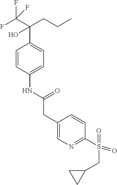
C1=CC(NC(CC2=CN=C(S(=O)(CC3CC3)=O)C=C2)=O)=CC=C1C(C(F)(F)F)(O)CCC
